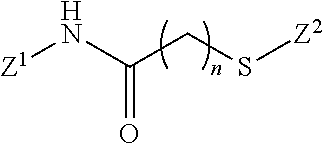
[Z1]NC(=O)CS[Z2]
